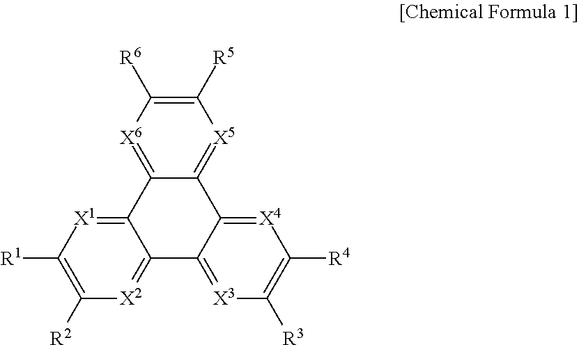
C12=[X2]C([R2])=C([R1])[X1]=C1C1=[X6]C([R6])=C([R5])[X5]=C1C1=[X4]C([R4])=C([R3])[X3]=C21
